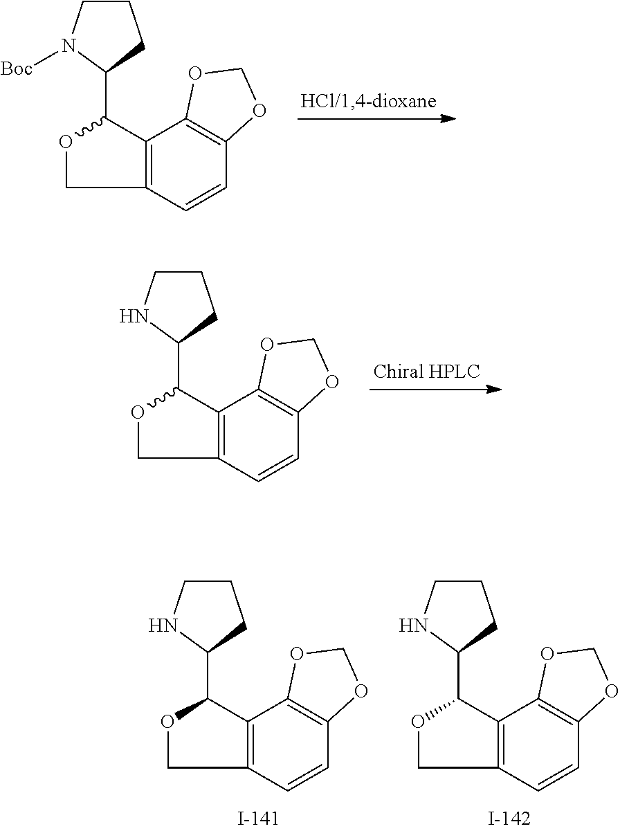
C1CNC(C2OCC3=C2C2=C(C=C3)OCO2)C1.C1CNC(C2OCC3=C2C2=C(C=C3)OCO2)C1.C1CN([Boc])C(C2OCC3=C2C2=C(C=C3)OCO2)C1.C1CNC(C2OCC3=C2C2=C(C=C3)OCO2)C1
